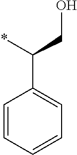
C1=CC=CC=C1C(*)CO
